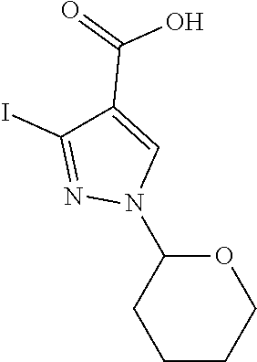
C1(N2C=C(C(=O)O)C(I)=N2)OCCCC1
